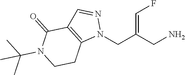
N1(CC(=CF)CN)N=CC2=C1CCN(C(C)(C)C)C2=O
